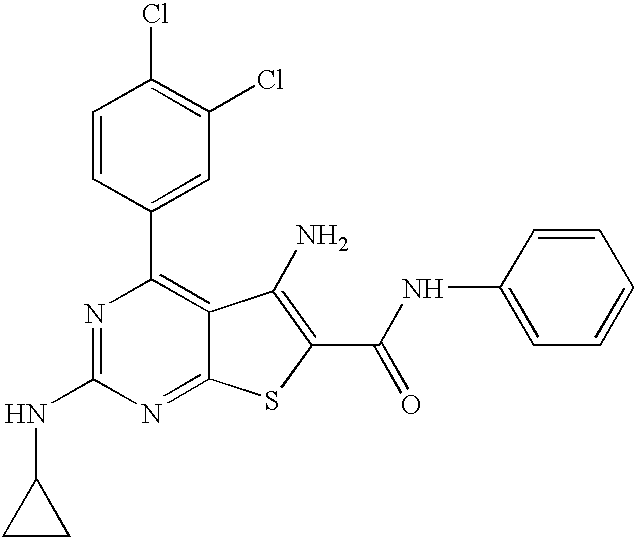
C1=CC(C2=C3C(=NC(NC4CC4)=N2)SC(C(=O)NC2=CC=CC=C2)=C3N)=CC(Cl)=C1Cl
